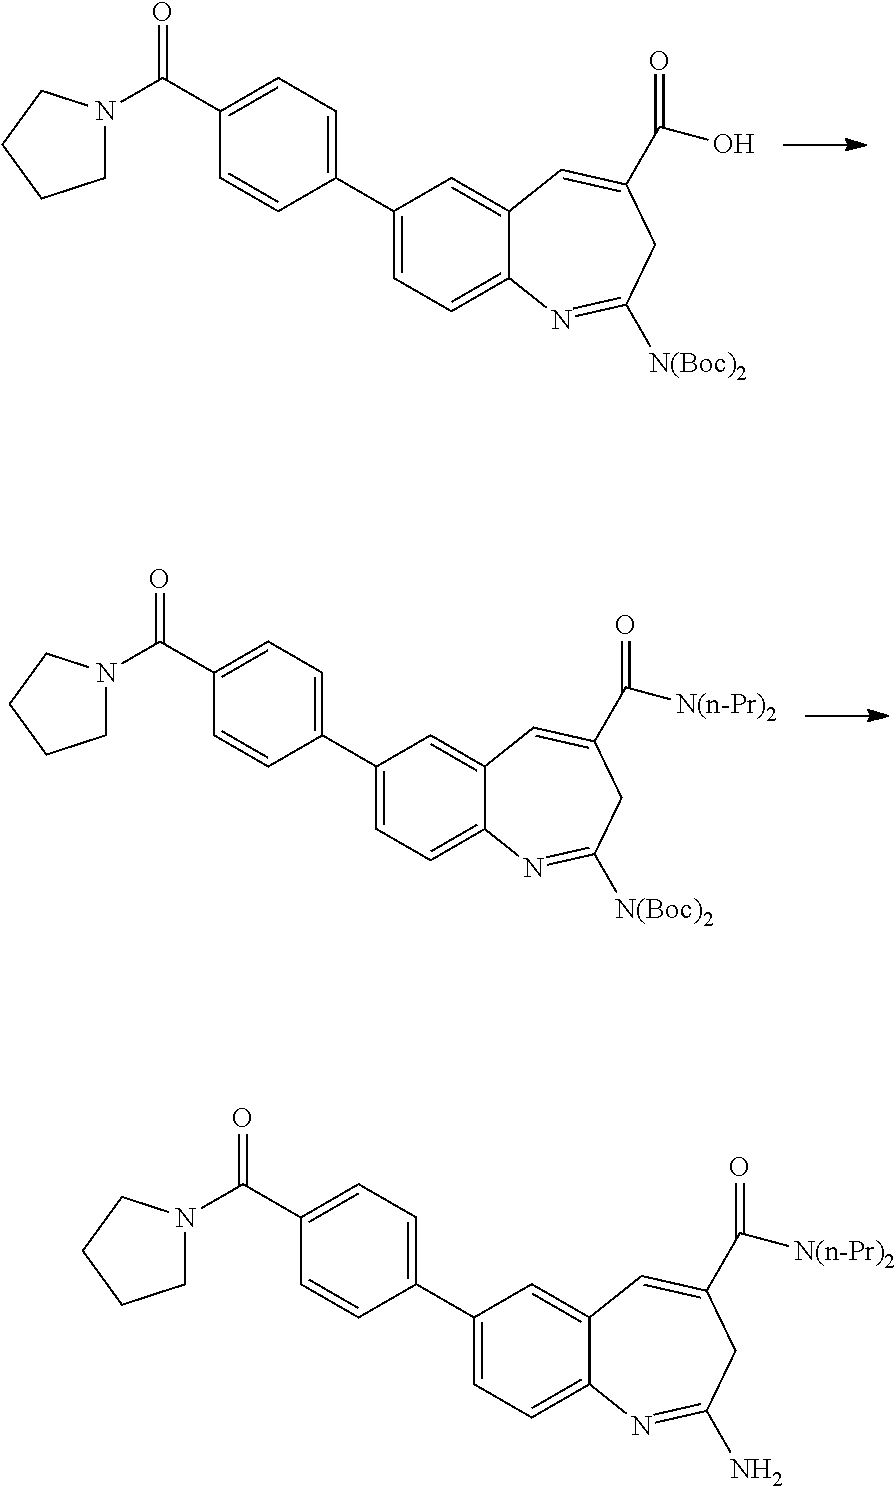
C1N(C(C2=CC=C(C3=CC=C4C(=C3)C=C(C(O)=O)CC([N(Boc)2])=N4)C=C2)=O)CCC1.C1N(C(C2=CC=C(C3=CC=C4C(=C3)C=C(C([N(n-Pr)2])=O)CC([N(Boc)2])=N4)C=C2)=O)CCC1.C1N(C(C2=CC=C(C3=CC=C4C(=C3)C=C(C([N(n-Pr)2])=O)CC(N)=N4)C=C2)=O)CCC1
